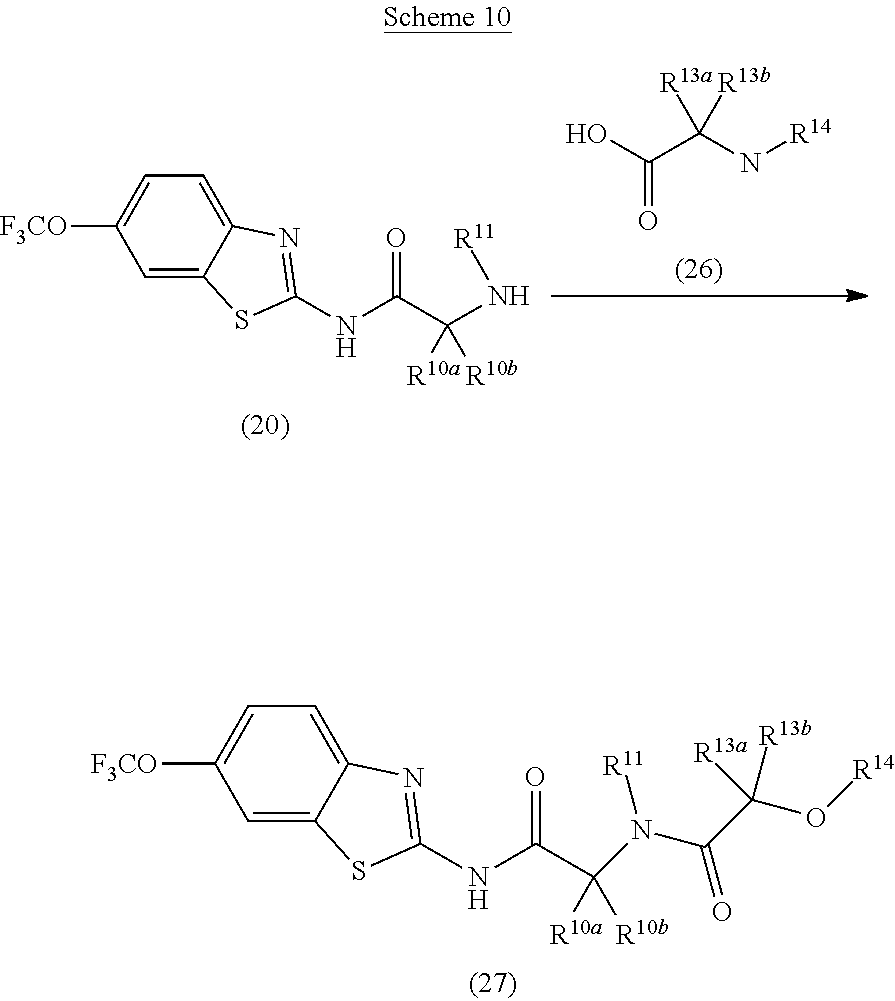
C(C(N[R14])([R13a])[R13b])(O)=O.C(C(N[R11])([R10a])[R10b])(=O)NC1=NC2=CC=C([F3CO])C=C2S1.C(C([R10a])([R10b])N(C(C(O[R14])([R13b])[R13a])=O)[R11])(=O)NC1=NC2=CC=C([F3CO])C=C2S1
